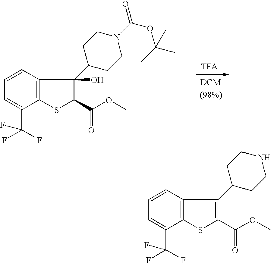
C12=C(C(C(F)(F)F)=CC=C1)SC(C(OC)=O)=C2C1CCNCC1.C12=C(C(C(F)(F)F)=CC=C1)SC(C(OC)=O)C2(C1CCN(C(=O)OC(C)(C)C)CC1)O.[TFA]
